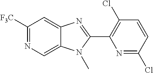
N1=C(Cl)C=CC(Cl)=C1C1=NC2=CC([F3C])=NC=C2N1C
